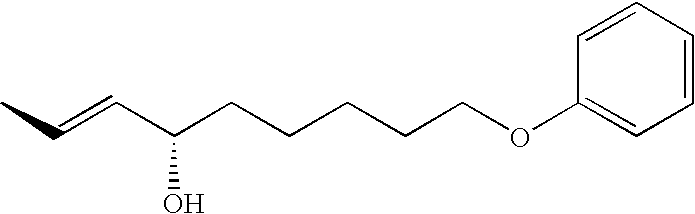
CC=CC(CCCCCOC1=CC=CC=C1)O
